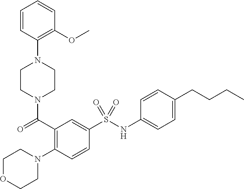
C1CN(C(=O)C2=C(N3CCOCC3)C=CC(S(NC3=CC=C(CCCC)C=C3)(=O)=O)=C2)CCN1C1=C(OC)C=CC=C1
